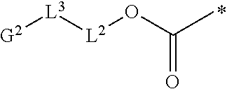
[G2][L3][L2]OC(C)=O
